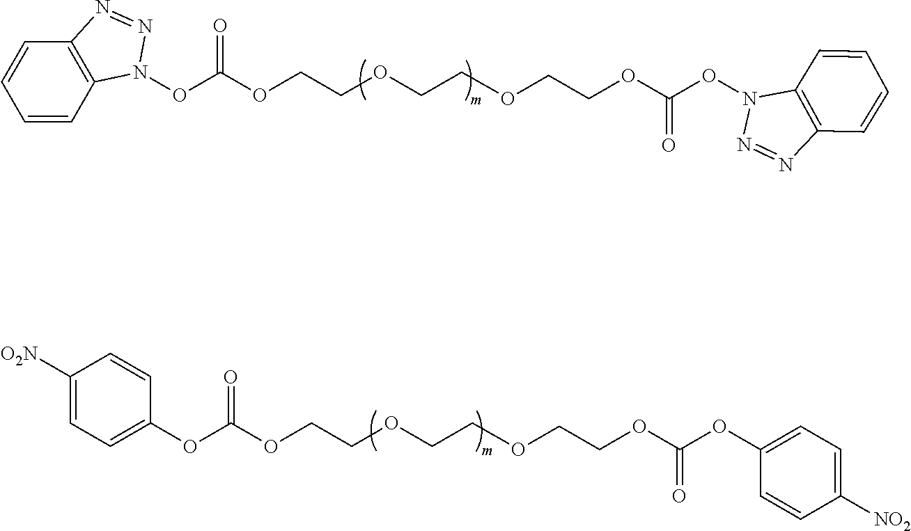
C1=CC2=C(C=C1)N=NN2OC(OCCOCCOCCOC(ON1C2=C(C=CC=C2)N=N1)=O)=O.O(CCOCCOCCOC(OC1=CC=C([NO2])C=C1)=O)C(OC1=CC=C([O2N])C=C1)=O
